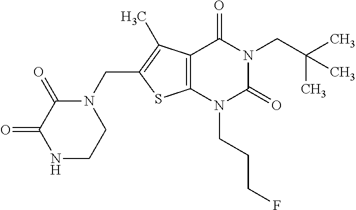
C12=C(N(CCCF)C(=O)N(CC(C)(C)C)C1=O)SC(CN1C(=O)C(=O)NCC1)=C2C
